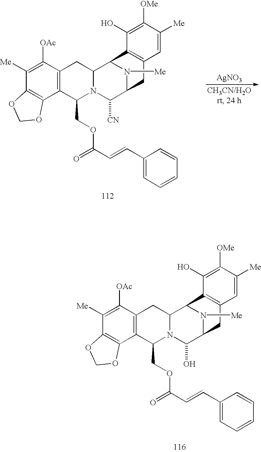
C1([OAc])=C([Me])C2=C(C3=C1CC1N(C3COC(C=CC3=CC=CC=C3)=O)C(O)C3N([Me])C1C1=C(C3)C=C([Me])C([OMe])=C1O)OCO2.[AgNO3].C1([OAc])=C([Me])C2=C(C3=C1CC1N(C3COC(C=CC3=CC=CC=C3)=O)C([CN])C3N([Me])C1C1=C(C3)C=C([Me])C([OMe])=C1O)OCO2
